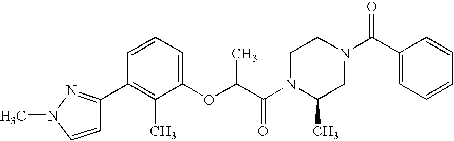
C1(C)=C(C2=NN(C)C=C2)C=CC=C1OC(C(N1C(C)CN(C(C2=CC=CC=C2)=O)CC1)=O)C
